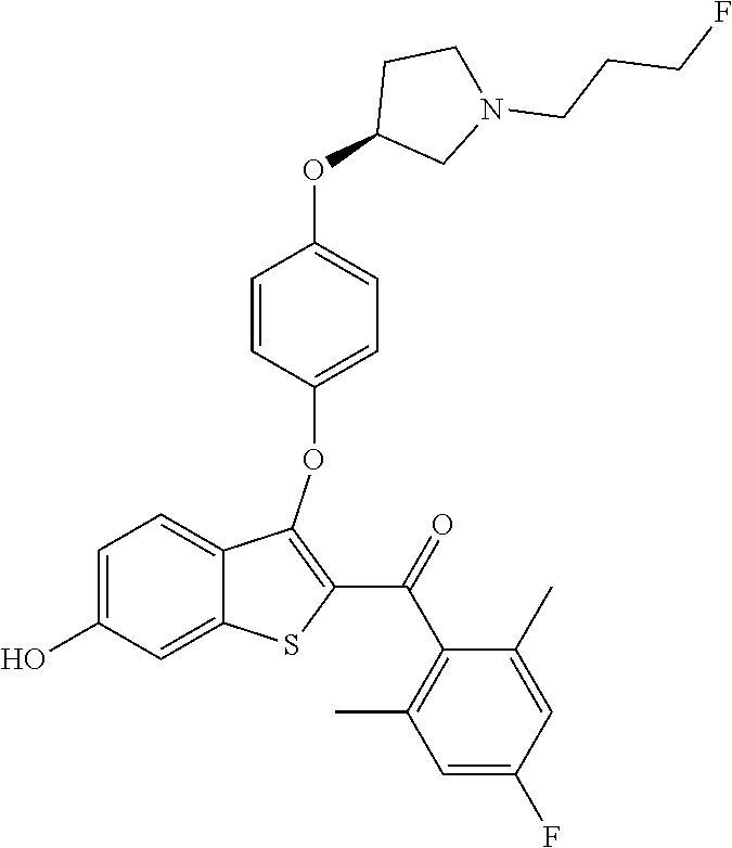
C1=C(O)C=C2C(=C1)C(OC1=CC=C(OC3CN(CCCF)CC3)C=C1)=C(C(=O)C1=C(C)C=C(F)C=C1C)S2
